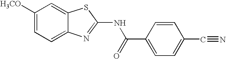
C1([H3CO])=CC=C2C(=C1)SC(NC(C1=CC=C(C#N)C=C1)=O)=N2
